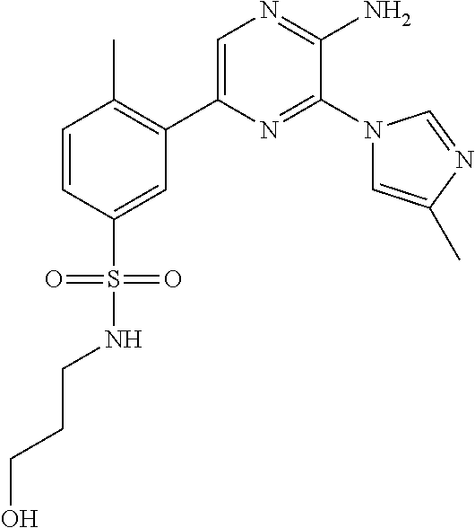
C1(C2=C(C)C=CC(S(=O)(=O)NCCCO)=C2)=CN=C(N)C(N2C=C(C)N=C2)=N1
